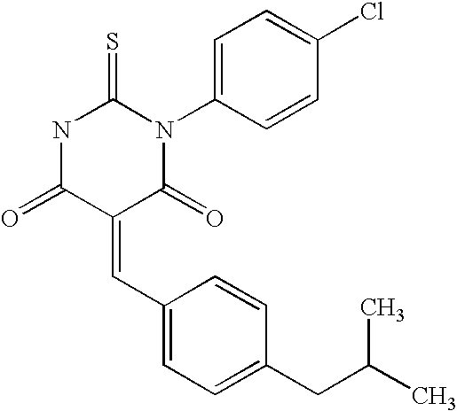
O=C1C(=CC2=CC=C(CC(C)C)C=C2)C(=O)N(C2=CC=C(Cl)C=C2)C(=S)N1
